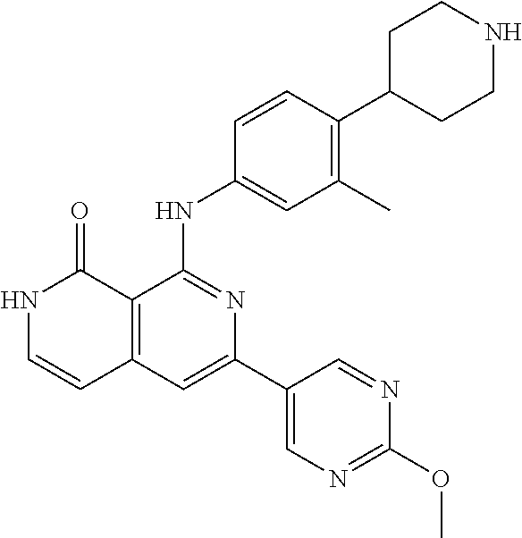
C1=CC(NC2=NC(C3=CN=C(OC)N=C3)=CC3=C2C(=O)NC=C3)=CC(C)=C1C1CCNCC1
